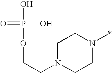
O=P(O)(O)OCCN1CCN(*)CC1
